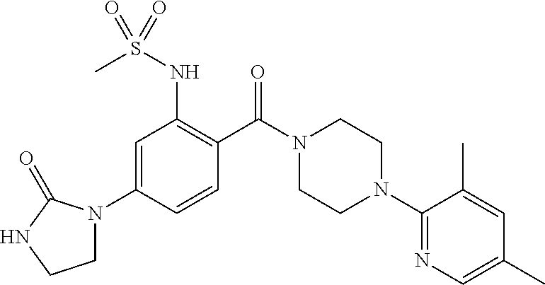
C1=C(N2CCNC2=O)C=CC(C(N2CCN(C3=NC=C(C)C=C3C)CC2)=O)=C1NS(C)(=O)=O
